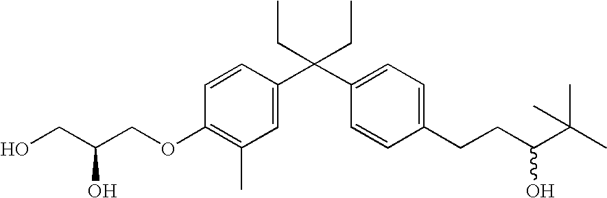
C1=CC(C(C2=CC=C(CCC(O)C(C)(C)C)C=C2)(CC)CC)=CC(C)=C1OCC(CO)O
